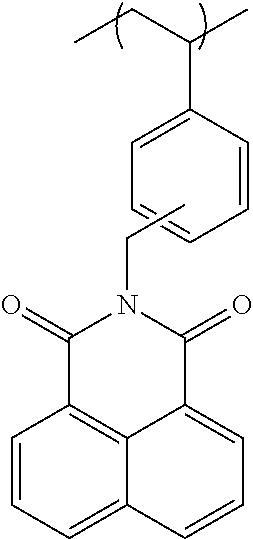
C1=CC=C2C3=C1C(=O)N(CC)C(=O)C3=CC=C2.C1=CC=CC(C(C)CC)=C1
